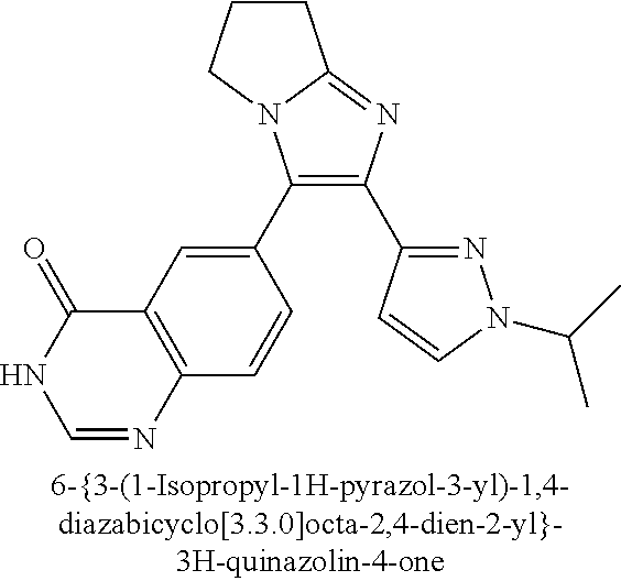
C1(C2=CC3=C(C=C2)N=CNC3=O)=C(C2=NN(C(C)C)C=C2)N=C2N1CCC2
